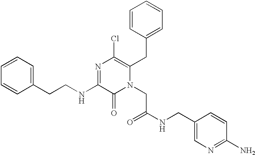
C1(CCNC2=NC(Cl)=C(CC3=CC=CC=C3)N(CC(NCC3=CN=C(N)C=C3)=O)C2=O)=CC=CC=C1
